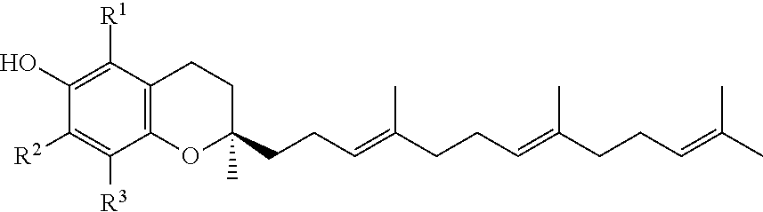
C1([R2])=C([R3])C2=C(C([R1])=C1O)CCC(CCC=C(CCC=C(C)CCC=C(C)C)C)(C)O2
